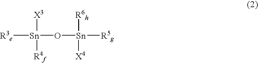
O([Sn]([X4])([R5g])[R6h])[Sn]([R3e])([R4f])[X3]
